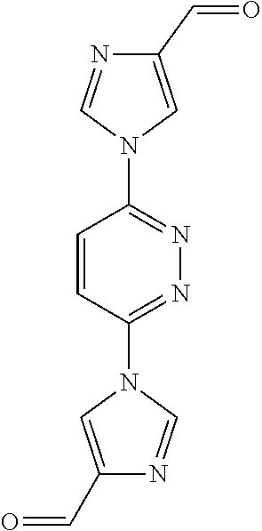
C1(C=O)=CN(C2=NN=C(N3C=C(C=O)N=C3)C=C2)C=N1
